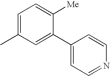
C1=C(C2=CC=NC=C2)C([Me])=CC=C1C
